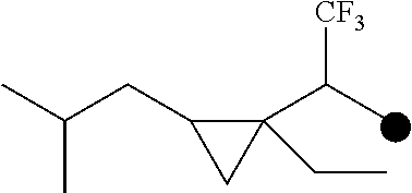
C1(C(C)[CF3])(CC)C(CC(C)C)C1
